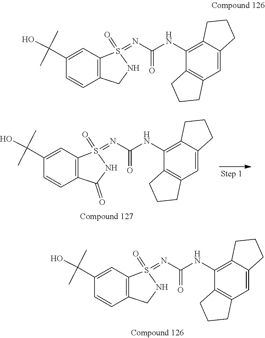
N(C(NC1=C2C(=CC3=C1CCC3)CCC2)=O)=S1(=O)C2=C(CN1)C=CC(C(O)(C)C)=C2.N(C(NC1=C2C(=CC3=C1CCC3)CCC2)=O)=S1(=O)C2=C(C(=O)N1)C=CC(C(O)(C)C)=C2.N(C(NC1=C2C(=CC3=C1CCC3)CCC2)=O)=S1(=O)C2=C(CN1)C=CC(C(O)(C)C)=C2
